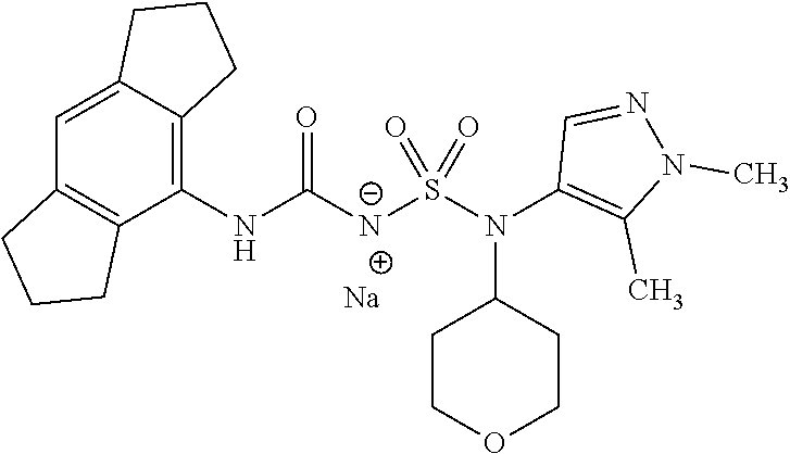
C1=C2C(=C(NC([N-]S(N(C3=C(C)N(C)N=C3)C3CCOCC3)(=O)=O)=O)C3=C1CCC3)CCC2.[Na]
